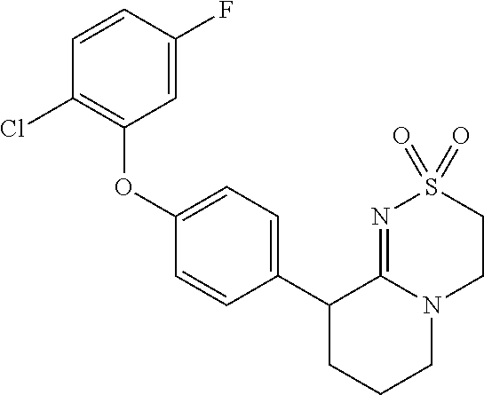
C1=CC(F)=CC(OC2=CC=C(C3CCCN4C3=NS(=O)(=O)CC4)C=C2)=C1Cl
